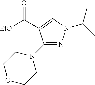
C1(N2CCOCC2)=NN(C(C)C)C=C1C([EtO])=O
